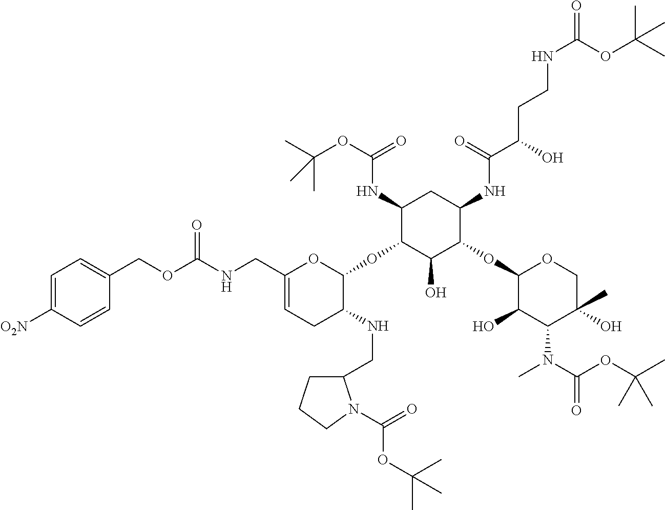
C1=C([O2N])C=CC(COC(NCC2=CCC(NCC3CCCN3C(=O)OC(C)(C)C)C(OC3C(O)C(OC4C(O)C(N(C(OC(C)(C)C)=O)C)C(C)(O)CO4)C(NC(C(O)CCNC(=O)OC(C)(C)C)=O)CC3NC(OC(C)(C)C)=O)O2)=O)=C1
